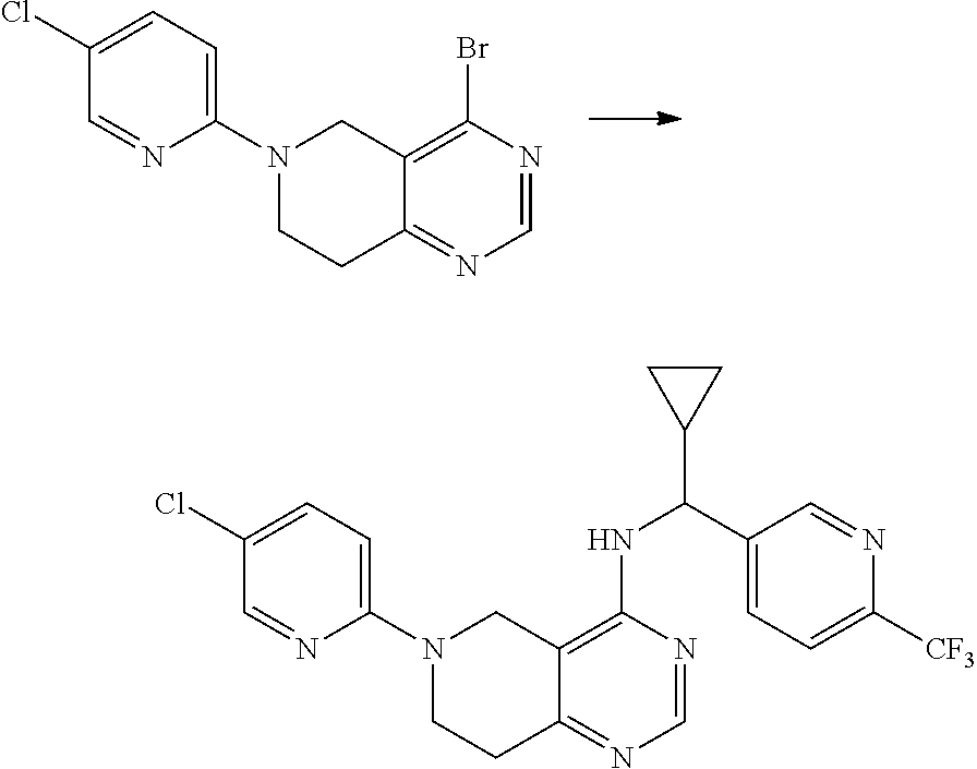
C1(N2CCC3=NC=NC(Br)=C3C2)=CC=C(Cl)C=N1.C1(N2CCC3=NC=NC(NC(C4=CC=C([CF3])N=C4)C4CC4)=C3C2)=CC=C(Cl)C=N1
